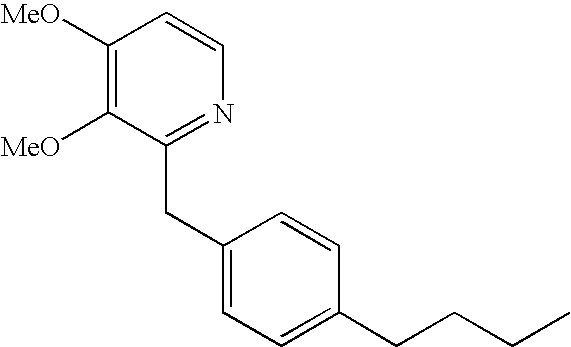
C1([MeO])=C([MeO])C(CC2=CC=C(CCCC)C=C2)=NC=C1
